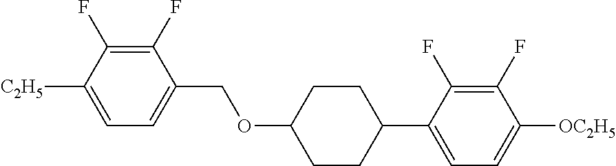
C1(F)=C(F)C([C2H5])=CC=C1COC1CCC(C2=CC=C([OC2H5])C(F)=C2F)CC1
